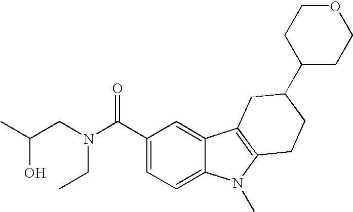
C1(C(N(CC(C)O)CC)=O)=CC=C2C(=C1)C1=C(N2C)CCC(C2CCOCC2)C1
